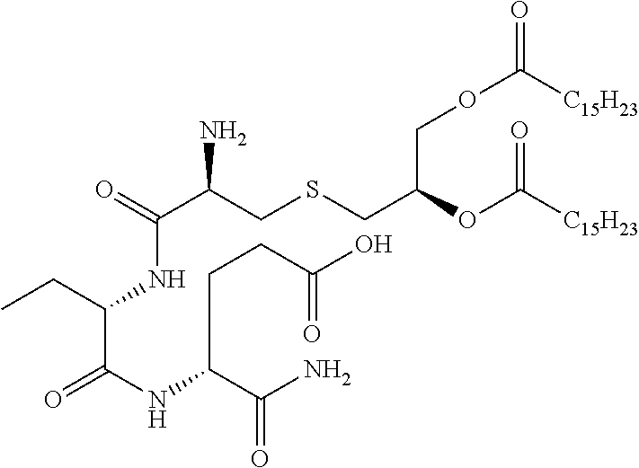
O=C(C(CSCC(OC([C15H23])=O)COC([C15H23])=O)N)NC(C(NC(C(N)=O)CCC(O)=O)=O)CC
